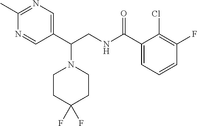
N1=C(C)N=CC(C(CNC(C2=CC=CC(F)=C2Cl)=O)N2CCC(F)(F)CC2)=C1
